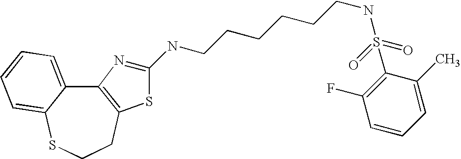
C12=C(CCSC3=CC=CC=C13)SC(NCCCCCCNS(C1=C(F)C=CC=C1C)(=O)=O)=N2
